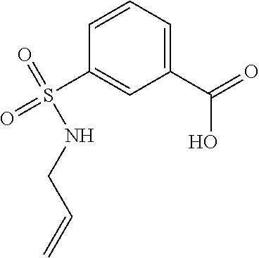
C1(C(O)=O)=CC=CC(S(=O)(NCC=C)=O)=C1
